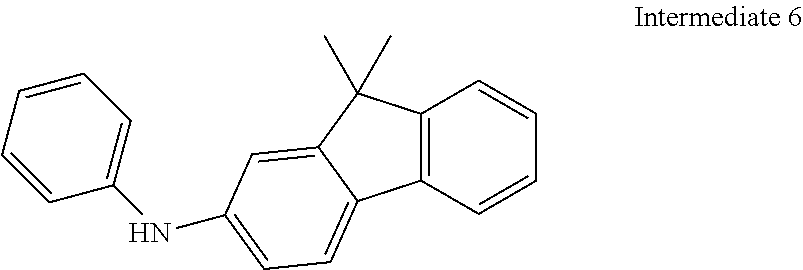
C12=C(C=CC=C1)C1=CC=C(NC3=CC=CC=C3)C=C1C2(C)C
